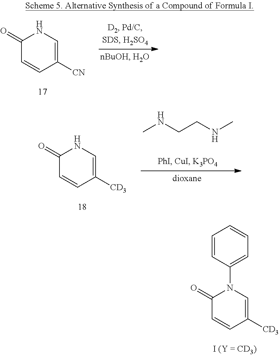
C1(=O)C=CC([CN])=CN1.CNCCNC.C1(=O)C=CC([CD3])=CN1.C1(=O)C=CC([CD3])=CN1C1=CC=CC=C1
